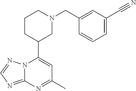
N12C(=NC=N1)N=C(C)C=C2C1CN(CC2=CC(C#N)=CC=C2)CCC1
